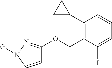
C1(C2CC2)=C(COC2=NN([G])C=C2)C(I)=CC=C1
